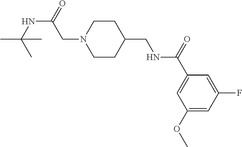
N1(CC(NC(C)(C)C)=O)CCC(CNC(C2=CC(OC)=CC(F)=C2)=O)CC1
